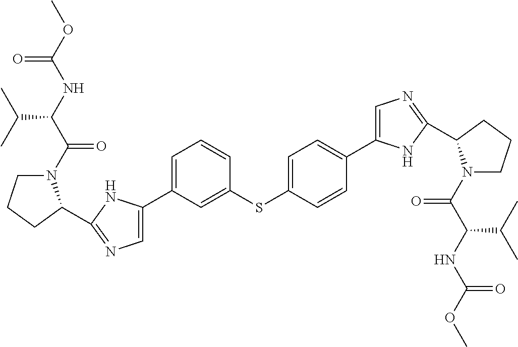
N1(C(C(NC(OC)=O)C(C)C)=O)CCCC1C1=NC=C(C2=CC=CC(SC3=CC=C(C4=CN=C(C5N(C(C(NC(OC)=O)C(C)C)=O)CCC5)N4)C=C3)=C2)N1
